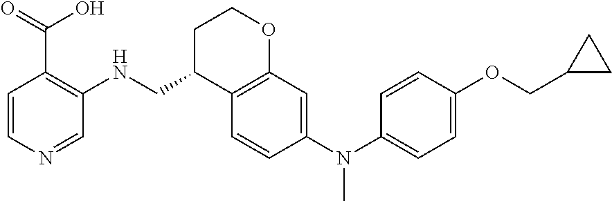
C1=CC(N(C2=CC=C(OCC3CC3)C=C2)C)=CC2=C1C(CNC1=C(C(O)=O)C=CN=C1)CCO2
